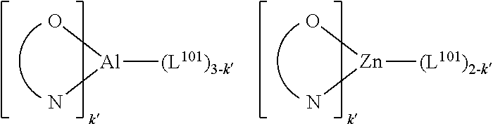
[Al](O)(N)[(L101)3-k].[Zn](O)(N)[(L101)2-k]
